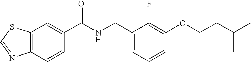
C12=C(C=C(C(NCC3=CC=CC(OCCC(C)C)=C3F)=O)C=C1)SC=N2
